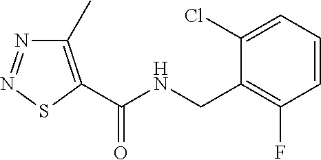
C1(C)=C(C(NCC2=C(F)C=CC=C2Cl)=O)SN=N1
